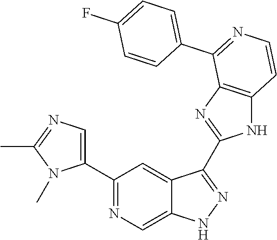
C1(C2=NC=C3C(=C2)C(C2=NC4=C(N2)C=CN=C4C2=CC=C(F)C=C2)=NN3)=CN=C(C)N1C
